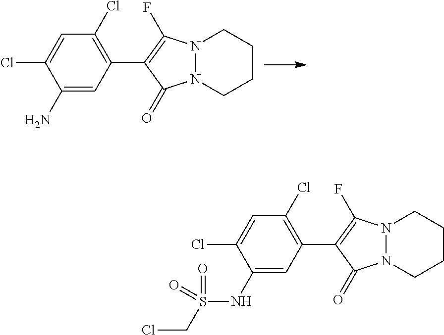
C1(N)=CC(C2=C(F)N3N(C2=O)CCCC3)=C(Cl)C=C1Cl.C1(NS(=O)(CCl)=O)=CC(C2=C(F)N3N(C2=O)CCCC3)=C(Cl)C=C1Cl
